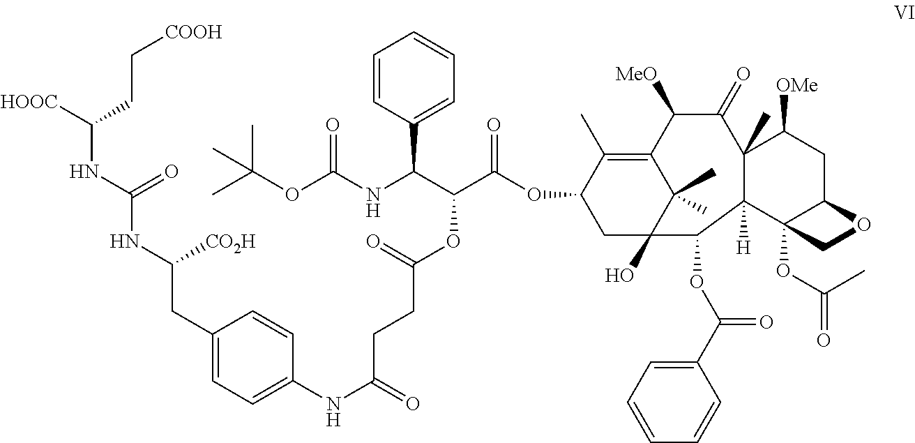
C1(NC(=O)CCC(OC(C(OC2CC3(O)C(C)(C)C(=C2C)C([MeO])C(=O)C2(C)C([H])(C3OC(C3=CC=CC=C3)=O)C3(OC(=O)C)C(CC2[OMe])OC3)=O)C(NC(OC(C)(C)C)=O)C2=CC=CC=C2)=O)=CC=C(CC(NC(NC([HOOC])CC[COOH])=O)[CO2H])C=C1
